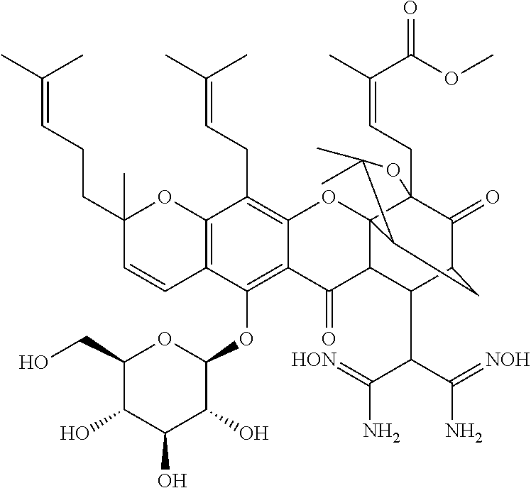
C12=C(C=CC(CCC=C(C)C)(C)O1)C(OC1OC(CO)C(O)C(O)C1O)=C1C(=C2CC=C(C)C)OC23C4(CC=C(C)C(OC)=O)C(=O)C(C(C(C(N)=[HON])C(N)=[NOH])C2C1=O)CC3C(C)(C)O4
